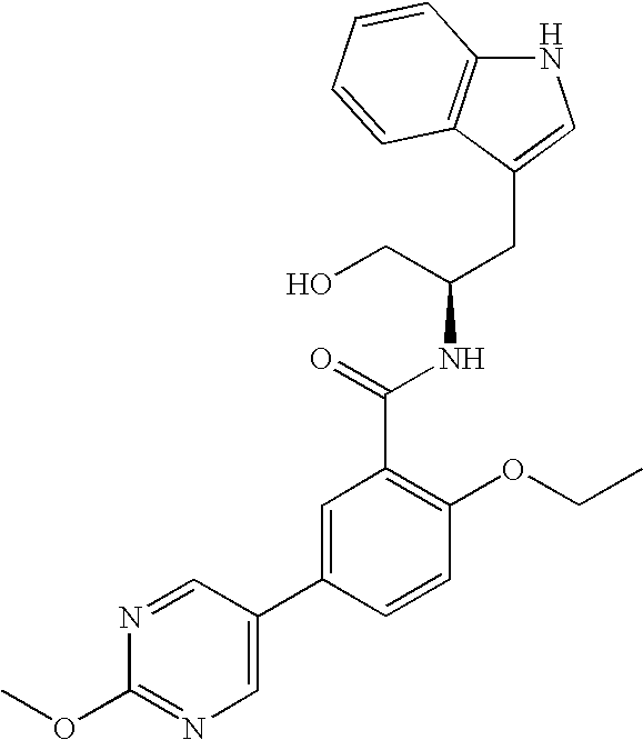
N1C2=C(C(CC(NC(C3=C(OCC)C=CC(C4=CN=C(OC)N=C4)=C3)=O)CO)=C1)C=CC=C2
